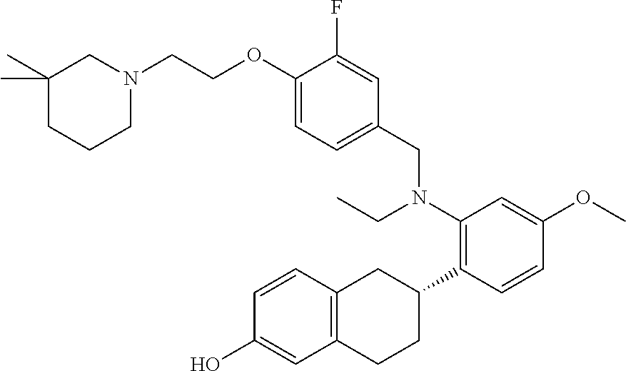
C(COC1=CC=C(CN(C2=C(C3CC4=C(CC3)C=C(O)C=C4)C=CC(OC)=C2)CC)C=C1F)N1CCCC(C)(C)C1
